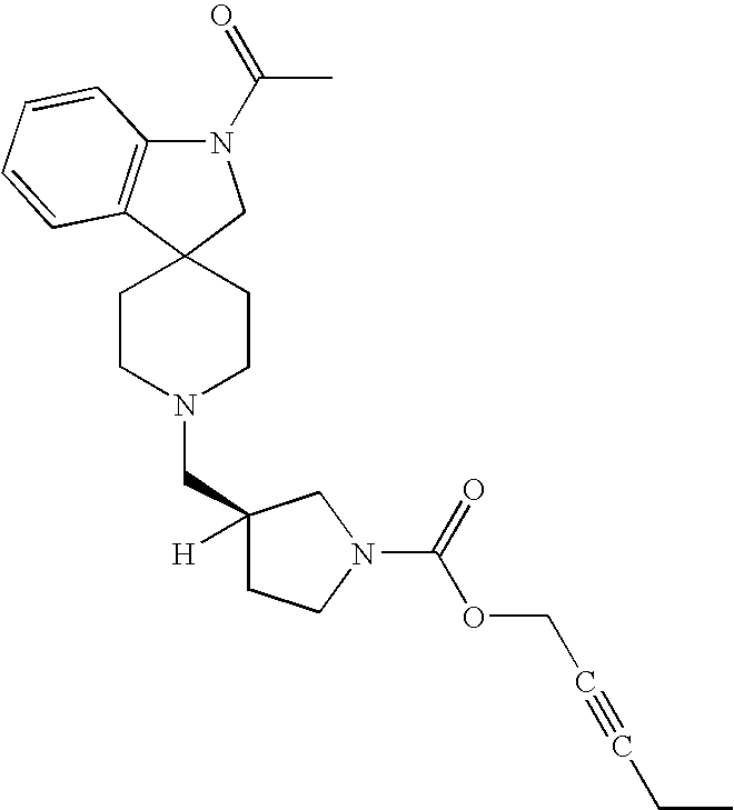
C1CN(CC2([H])CCN(C(=O)OCC#CCC)C2)CCC12CN(C(C)=O)C1=C2C=CC=C1
